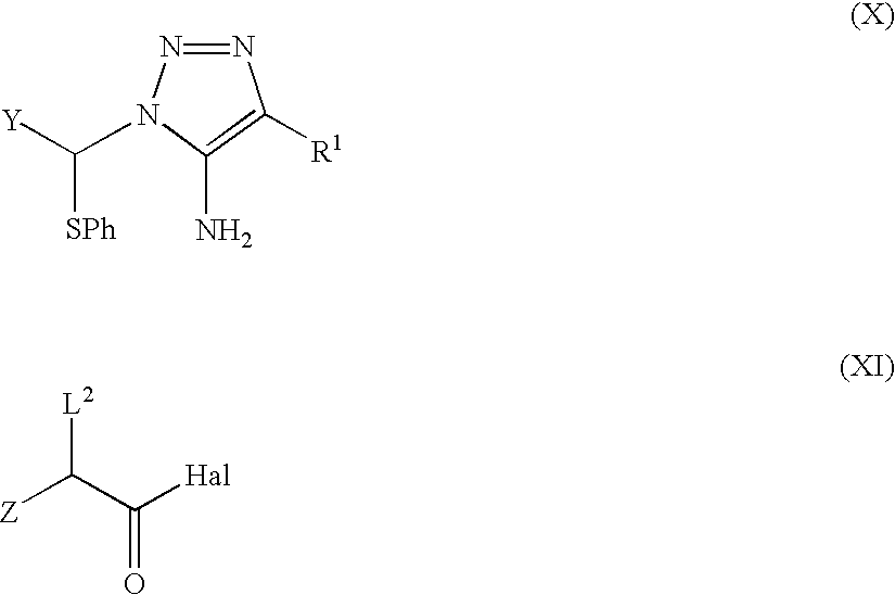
[Y]C(N1N=NC([R1])=C1N)[SPh].[Z]C(C([Hal])=O)[L2]
